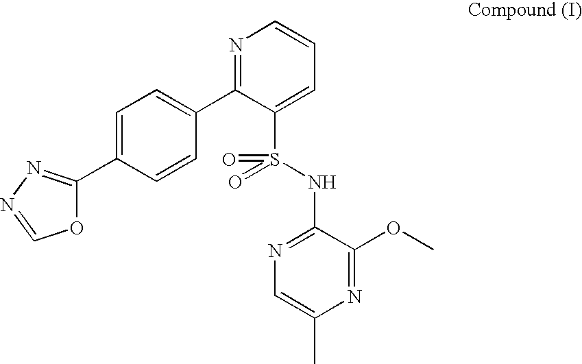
C1=C(C2=NN=CO2)C=CC(C2=NC=CC=C2S(NC2=NC=C(C)N=C2OC)(=O)=O)=C1
